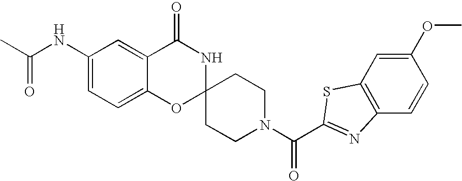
C1(NC(C)=O)=CC=C2C(=C1)C(=O)NC1(O2)CCN(C(=O)C2=NC3=C(C=C(OC)C=C3)S2)CC1
